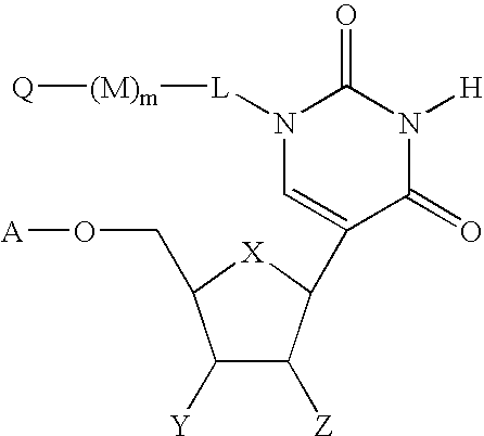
C1([Y])C([Z])C(C2=CN([L][(M)m][Q])C(=O)N([H])C2=O)[X]C1CO[A]
